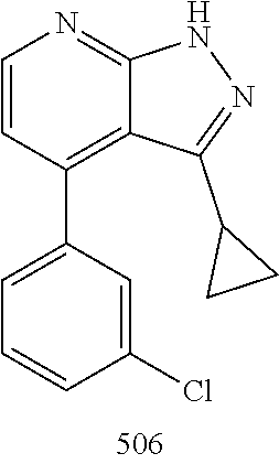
N1C2=NC=CC(C3=CC=CC(Cl)=C3)=C2C(C2CC2)=N1
